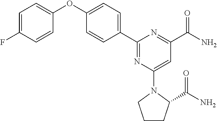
C1=C(F)C=CC(OC2=CC=C(C3=NC(N4CCCC4C(N)=O)=CC(C(N)=O)=N3)C=C2)=C1
